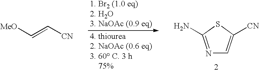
S1C(N)=NC=C1[CN].[MeO]C=C[CN]
